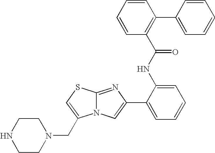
N12C(=NC(C3=CC=CC=C3NC(C3=C(C4=CC=CC=C4)C=CC=C3)=O)=C1)SC=C2CN1CCNCC1
